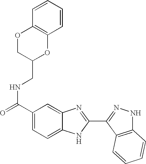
C1(C(=O)NCC2OC3=C(OC2)C=CC=C3)=CC=C2C(=C1)N=C(C1=NNC3=C1C=CC=C3)N2
